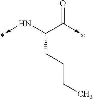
C(CCCC)(C(=O)->C)N->C
